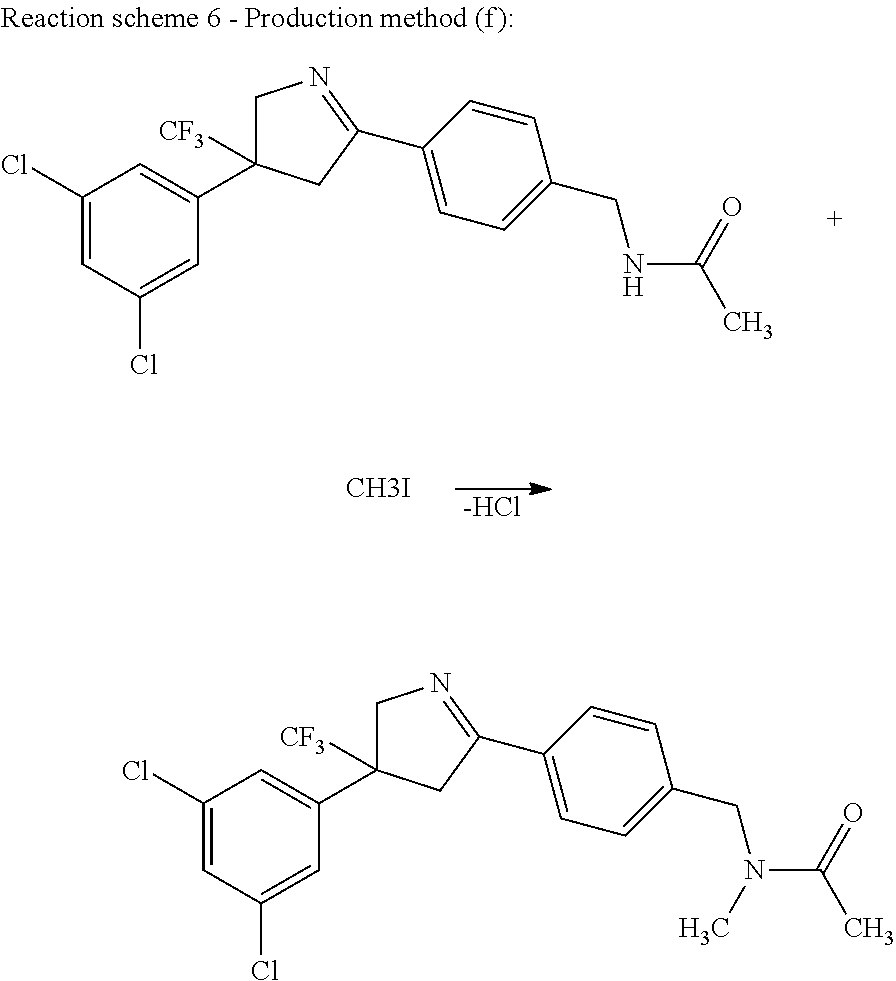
C1(Cl)=CC(Cl)=CC(C2([CF3])CN=C(C3=CC=C(CNC(C)=O)C=C3)C2)=C1.[-HCl].[CH3I].C1(Cl)=CC(Cl)=CC(C2([CF3])CN=C(C3=CC=C(CN(C(C)=O)C)C=C3)C2)=C1
